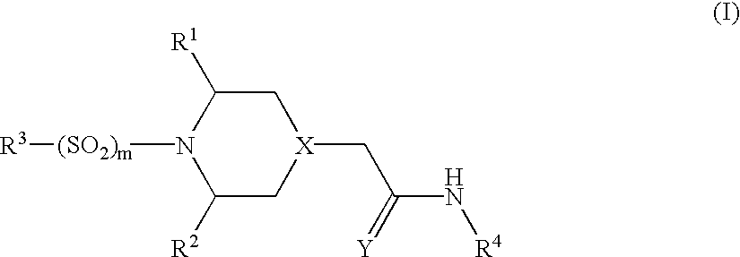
C1C([R1])N([(SO2)m][R3])C([R2])C[X]1CC(=[Y])N[R4]
